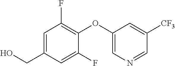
C1=C(CO)C=C(F)C(OC2=CN=CC([CF3])=C2)=C1F
